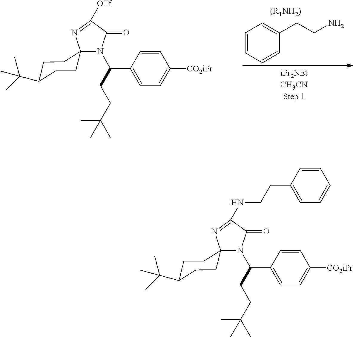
C1=CC=CC(CCN)=C1.[(R1NH2)].N1(C(CCC(C)(C)C)C2=CC=C([CO2iPr])C=C2)C(=O)C([OTf])=NC12CCC(C(C)(C)C)CC2.N1(C(CCC(C)(C)C)C2=CC=C([CO2iPr])C=C2)C(=O)C(NCCC2=CC=CC=C2)=NC12CCC(C(C)(C)C)CC2
